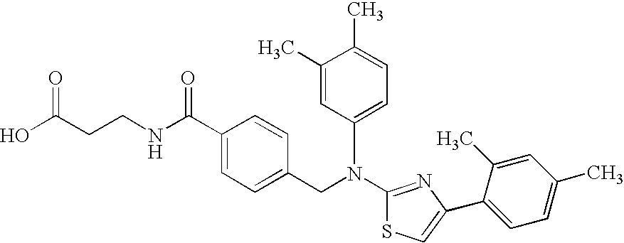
N(C1=NC(C2=CC=C(C)C=C2C)=CS1)(CC1=CC=C(C(NCCC(O)=O)=O)C=C1)C1=CC=C(C)C(C)=C1
